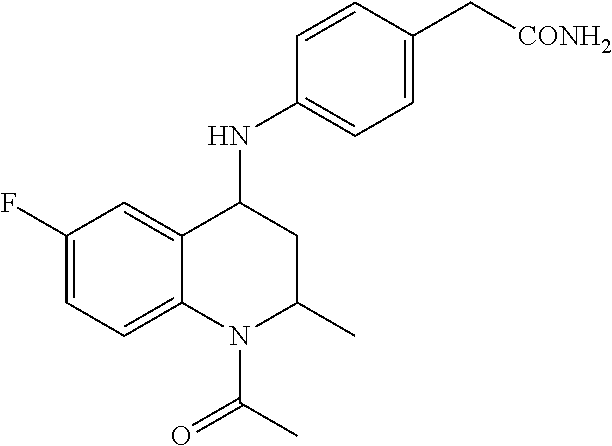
C1=C2C(=CC=C1F)N(C(C)=O)C(C)CC2NC1=CC=C(C[CONH2])C=C1
